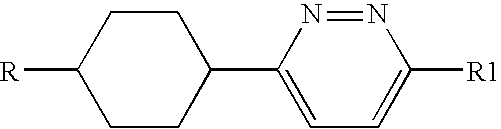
C1CC([R])CCC1C1=CC=C([R1])N=N1
